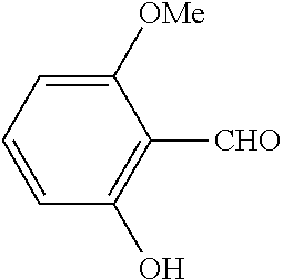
C1([OMe])=CC=CC(O)=C1[CHO]
